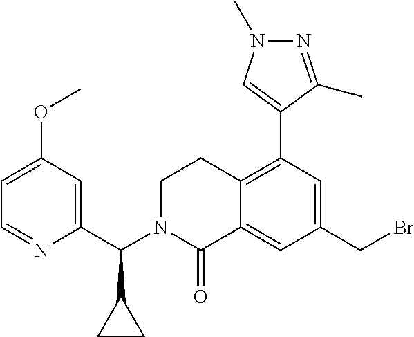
C1(CBr)=CC(C2=CN(C)N=C2C)=C2C(=C1)C(=O)N(C(C1=CC(OC)=CC=N1)C1CC1)CC2
